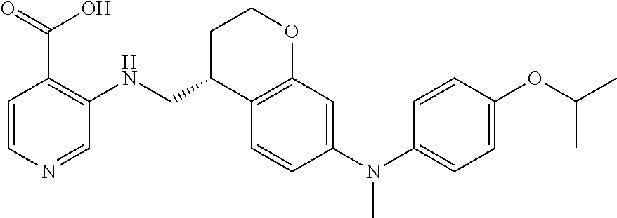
C1=CN=CC(NCC2C3=C(OCC2)C=C(N(C2=CC=C(OC(C)C)C=C2)C)C=C3)=C1C(=O)O
